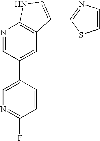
N1=CC(C2=CN=C(F)C=C2)=CC2=C1NC=C2C1=NC=CS1
